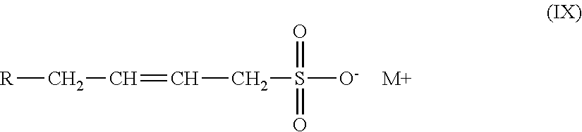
[R]CC=CCS([O-])(=O)=O.[M+]
